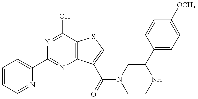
C1=CC=NC(C2=NC3=C(C(O)=N2)SC=C3C(=O)N2CCNC(C3=CC=C([OCH3])C=C3)C2)=C1
